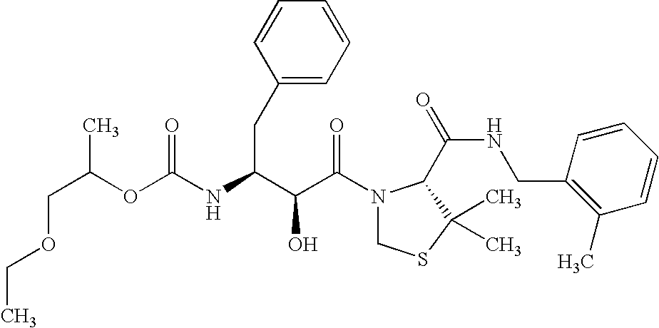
O(C(NC(C(C(N1CSC(C)(C)C1C(NCC1=C(C)C=CC=C1)=O)=O)O)CC1=CC=CC=C1)=O)C(COCC)C
